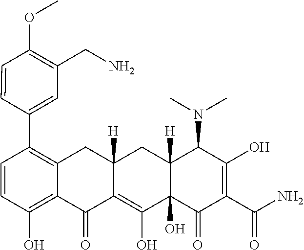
C1=CC(O)=C2C(=C1C1=CC(CN)=C(OC)C=C1)CC1([H])C(=C(O)C3(O)C([H])(C1)C(N(C)C)C(O)=C(C(N)=O)C3=O)C2=O
